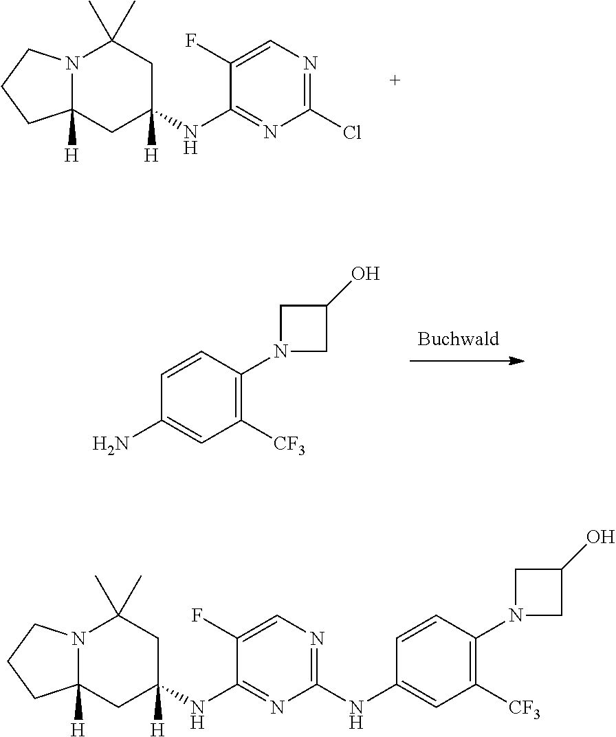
C1(NC2([H])CC(C)(C)N3C([H])(C2)CCC3)=NC(Cl)=NC=C1F.C1(N)=CC([CF3])=C(N2CC(O)C2)C=C1.C1(NC2=NC=C(F)C(NC3([H])CC(C)(C)N4C([H])(C3)CCC4)=N2)=CC([CF3])=C(N2CC(O)C2)C=C1
